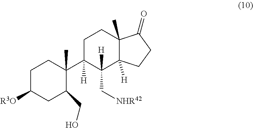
C1C([R3O])CC(CO)C(C2([H])C([H])(C[NHR42])C3([H])C(C)(CC2)C(=O)CC3)(C)C1
